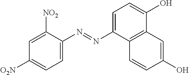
C1=C(N=NC2=CC=C(O)C3=C2C=CC(O)=C3)C([NO2])=CC([O2N])=C1
